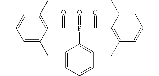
C1=C(C)C(C(=O)P(=O)(C(=O)C2=C(C)C=C(C)C=C2C)C2=CC=CC=C2)=C(C)C=C1C
